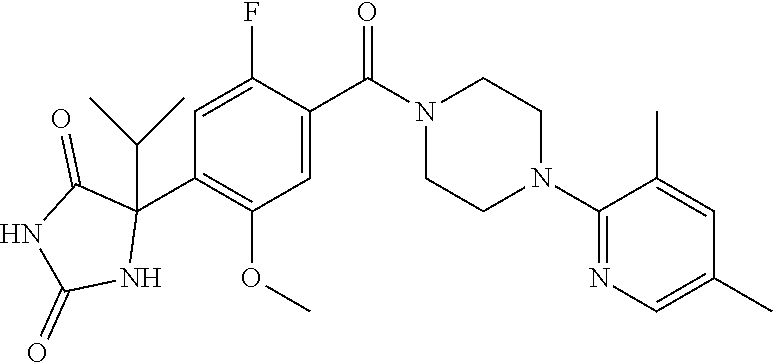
O=C(N1CCN(C2=NC=C(C)C=C2C)CC1)C1=CC(OC)=C(C2(C(C)C)C(=O)NC(=O)N2)C=C1F
